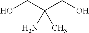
OCC(CO)(N)C
